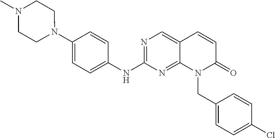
N1(C2=CC=C(NC3=NC=C4C(=N3)N(CC3=CC=C(Cl)C=C3)C(=O)C=C4)C=C2)CCN(C)CC1
